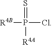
[R4B]P(Cl)([R4A])=S
